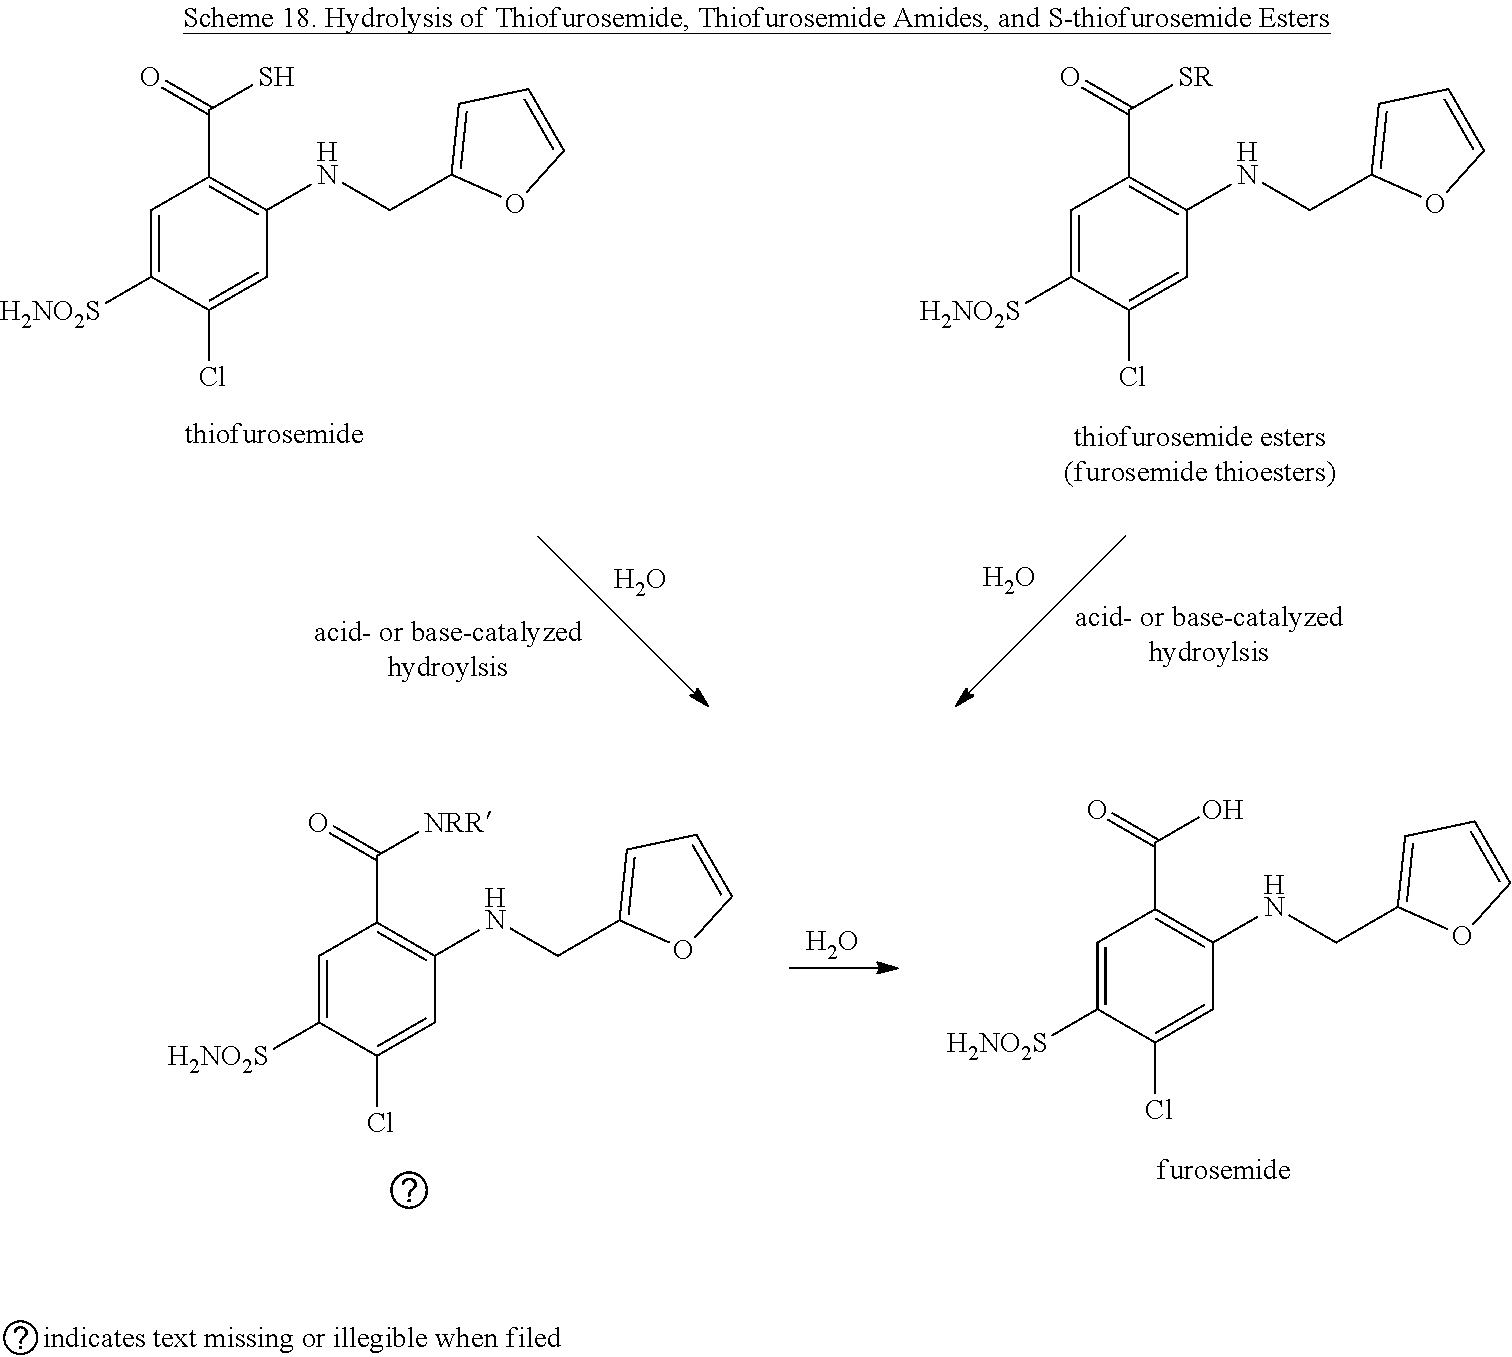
O.C1=C([H2NO2S])C(Cl)=CC(NCC2=CC=CO2)=C1C(=O)S.C1=C([H2NO2S])C(Cl)=CC(NCC2=CC=CO2)=C1C(=O)[SR].O.C1=C([H2NO2S])C(Cl)=CC(NCC2=CC=CO2)=C1C(=O)O.C1=C([H2NO2S])C(Cl)=CC(NCC2=CC=CO2)=C1C(=O)[NRR].O
